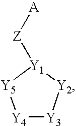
[Y4]1[Y3][Y2][Y1]([Z][A])[Y5]1
